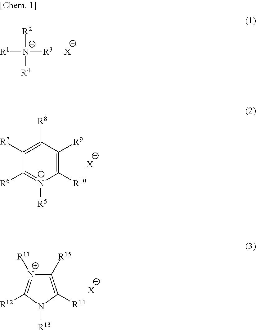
[R2][N+]([R1])([R3])[R4].[X].C1([R7])=C([R8])C([R9])=C([R10])[N+]([R5])=C1[R6].[X].C1([R15])=C([R14])N([R13])C([R12])=[N+]1[R11].[X]
